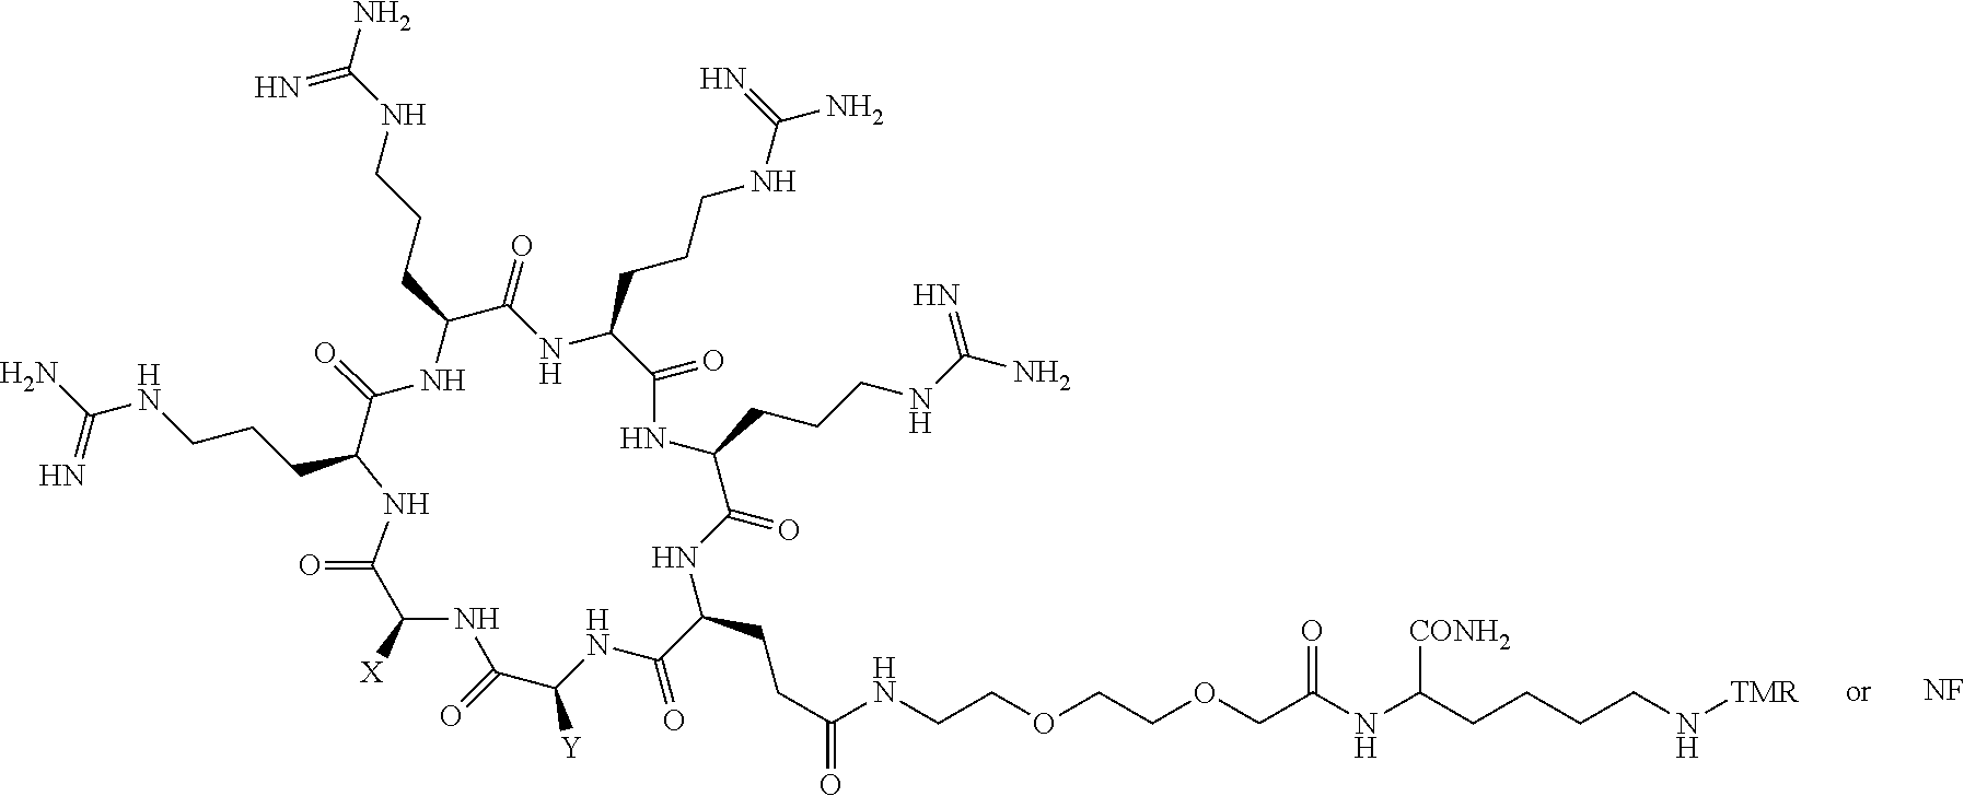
[NF].C1(CCCNC(N)=N)C(=O)NC(CCCNC(N)=N)C(=O)NC(CCCNC(N)=N)C(=O)NC(CCC(NCCOCCOCC(NC(CCCCN[TMR])[CONH2])=O)=O)C(=O)NC([Y])C(=O)NC([X])C(=O)NC(CCCNC(N)=N)C(=O)N1
